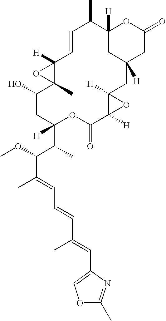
O1C(C)=NC(C=C(C)C=CC=C(C)C(C(C2([H])OC(=O)C3([H])C([H])(CC4([H])CC([H])(C(C)C=CC5([H])C(C)(C(O)C2)O5)OC(=O)C4)O3)C)OC)=C1
